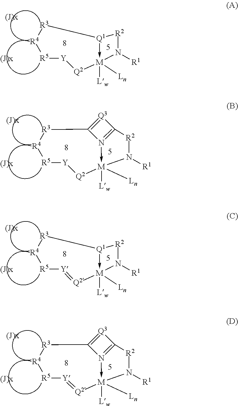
[M]12([Lw])([Ln])-[Q1]([R2]N1[R1])[R3][R4][R5][Y][Q2]2.[M]12([Lw])([Ln])-N3=C([R2]N1[R1])[Q3]=C3[R3][R4][R5][Y][Q2]2.[M]12([Lw])([Ln])-[Q1]([R2]N1[R1])[R3][R4][R5][Y]=[Q2]2.[M]12([Lw])([Ln])-N3=C([R2]N1[R1])[Q3]=C3[R3][R4][R5][Y]=[Q2]2
